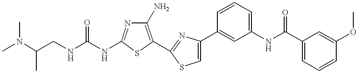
C(NC1=NC(N)=C(C2=NC(C3=CC(NC(C4=CC=CC(OC)=C4)=O)=CC=C3)=CS2)S1)(NCC(N(C)C)C)=O
